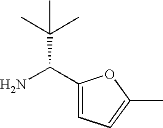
NC(C1=CC=C(C)O1)C(C)(C)C
